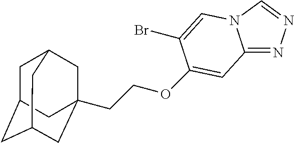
C1C2CC3CC(CCOC4=CC5=NN=CN5C=C4Br)(CC1C3)C2
